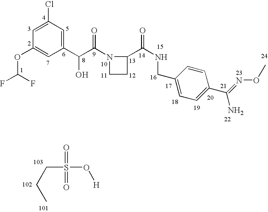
C(CC)S(=O)(=O)O[H].O(C(F)F)C1=CC(C(C(N2CCC2C(NCC2=CC=C(C(=NOC)N)C=C2)=O)=O)O)=CC(Cl)=C1
